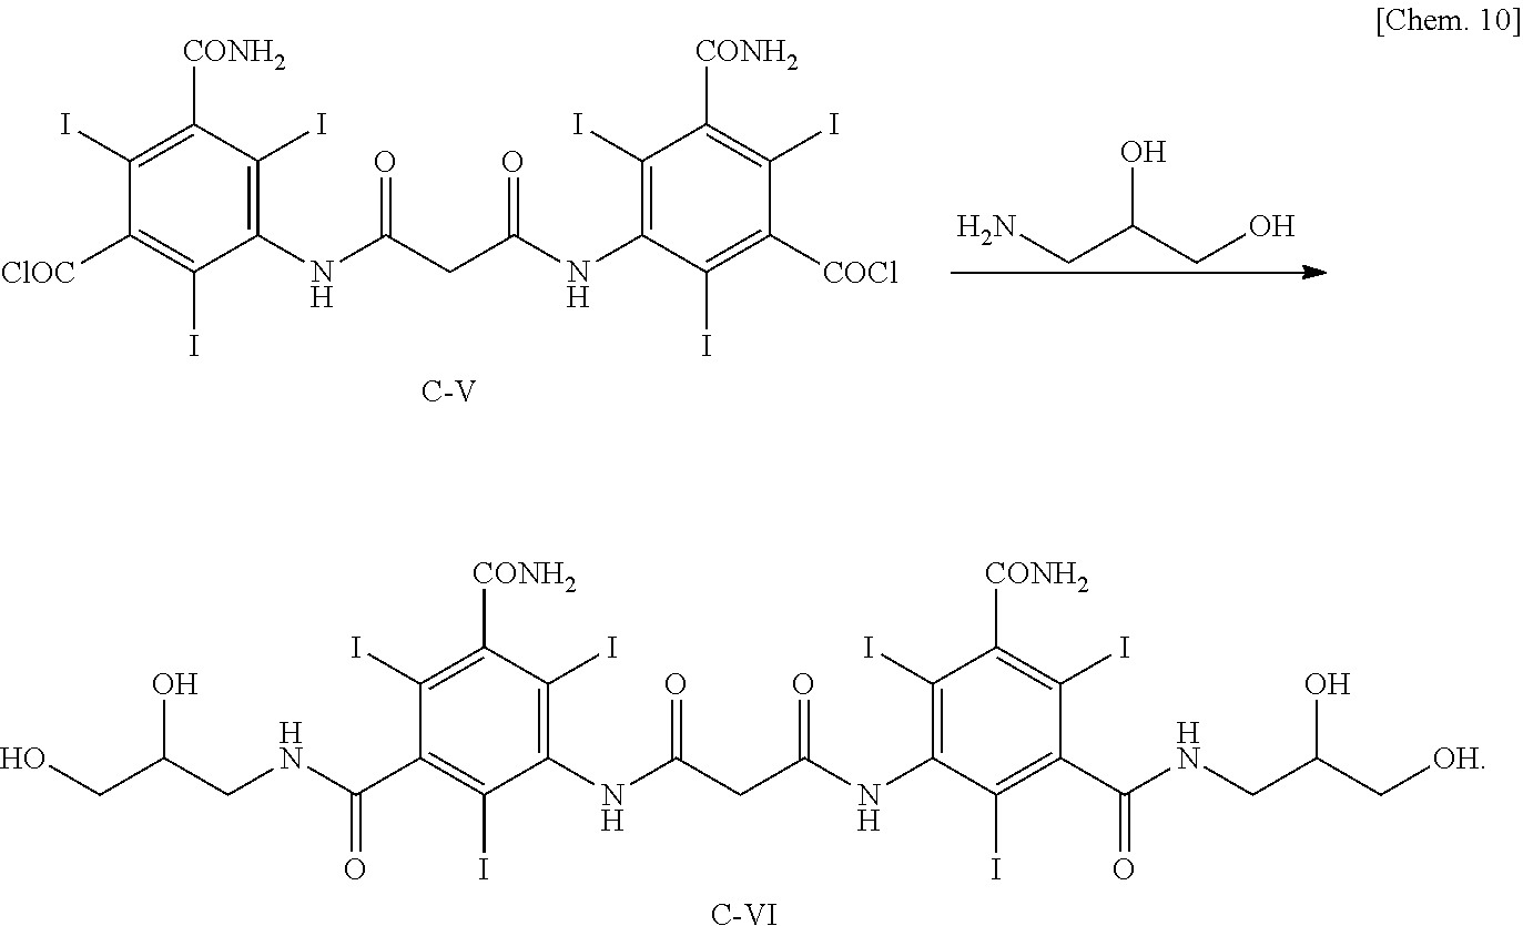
C1(NC(CC(NC2=C(I)C([CONH2])=C(I)C(C(NCC(C[OH])O)=O)=C2I)=O)=O)=C(I)C([CONH2])=C(I)C(C(NCC(CO)O)=O)=C1I.[C-VI].C1(NC(CC(NC2=C(I)C([CONH2])=C(I)C([COCl])=C2I)=O)=O)=C(I)C([CONH2])=C(I)C([ClOC])=C1I.[C-V].NCC(CO)O
